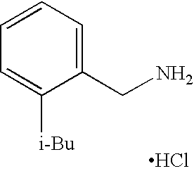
C1(CN)=CC=CC=C1[i-Bu].Cl
